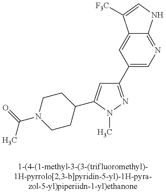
C1(C2=CN=C3C(=C2)C([F3C])=CN3)=NN(C)C(C2CCN(C(C)=O)CC2)=C1
